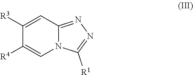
C1([R3])=CC2=NN=C([R1])N2C=C1[R4]
